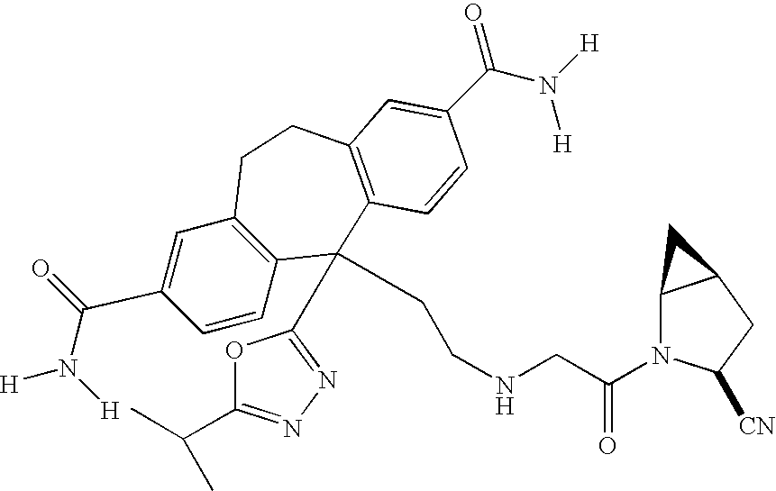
[H]N(C(C1=CC2=C(C=C1)C(C1=NN=C(C(C)C)O1)(CCNCC(N1C3C(CC1[CN])C3)=O)C1=C(CC2)C=C(C(N([H])[H])=O)C=C1)=O)[H]
